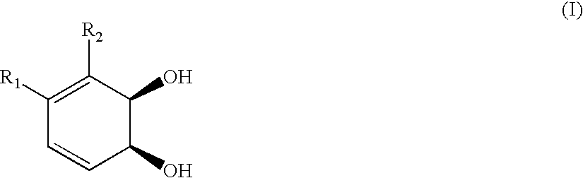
C1([R2])=C([R1])C=CC(O)C1O
